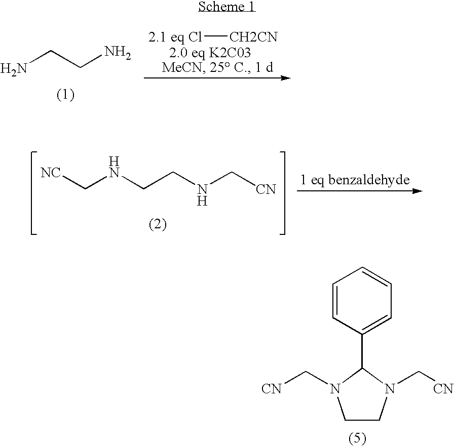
[NC]CNCCNC[CN].C1CN(C[CN])C(C2=CC=CC=C2)N1C[CN].NCCN.[2.1 eq Cl][CH2CN]
